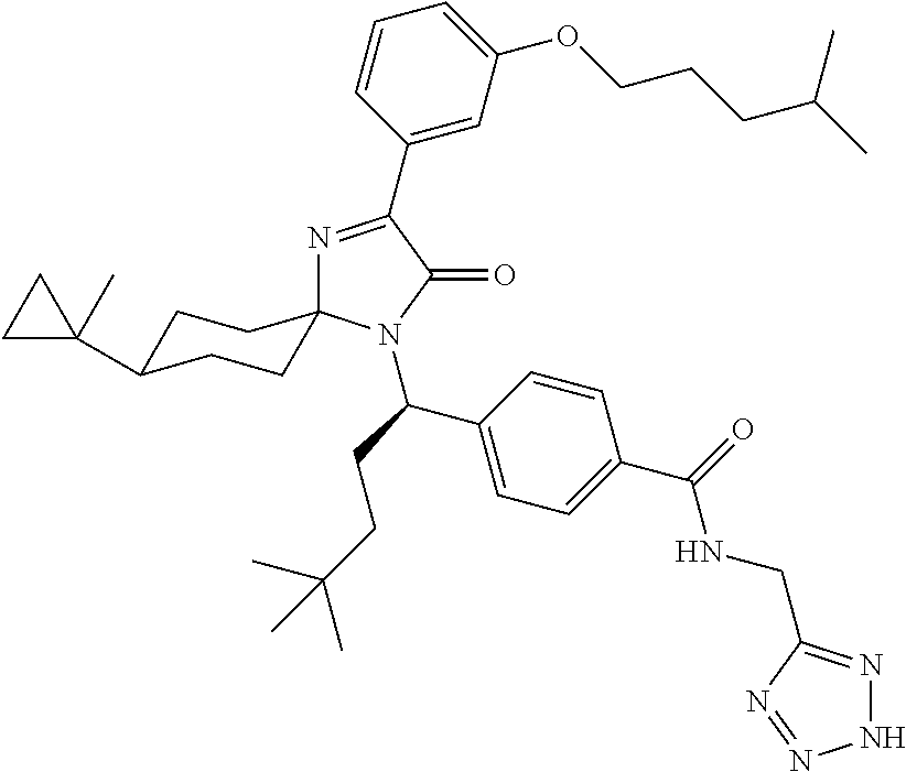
N1=C(C2=CC(OCCCC(C)C)=CC=C2)C(=O)N(C(C2=CC=C(C(NCC3=NNN=N3)=O)C=C2)CCC(C)(C)C)C12CCC(C1(C)CC1)CC2
